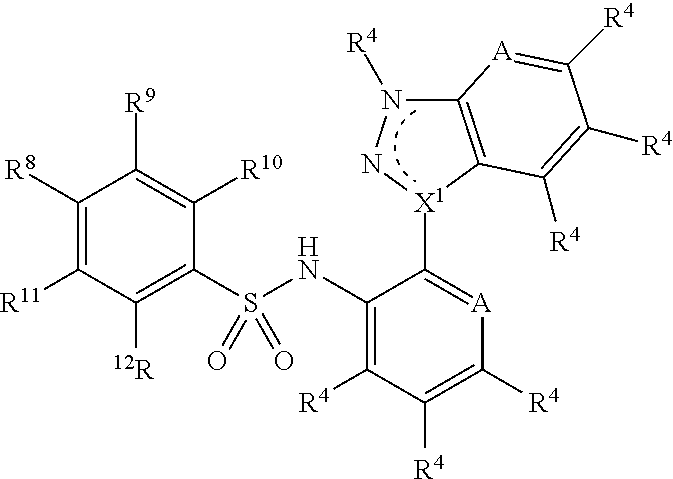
C1(S(NC2=C([R4])C([R4])=C([R4])[A]=C2[X1]2C3=C(N([R4])N2)[A]=C([R4])C([R4])=C3[R4])(=O)=O)=C([12R])C([R11])=C([R8])C([R9])=C1[R10]
